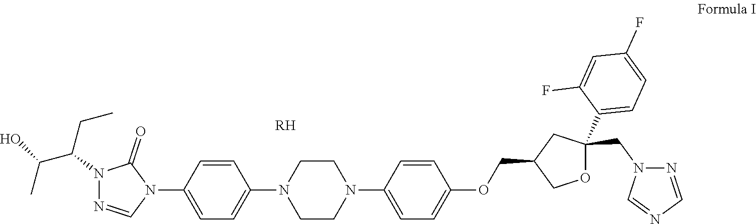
C1(C2(CN3N=CN=C3)CC(COC3=CC=C(N4CCN(C5=CC=C(N6C(=O)N(C(CC)C(C)O)N=C6)C=C5)CC4)C=C3)CO2)=CC=C(F)C=C1F.[RH]
